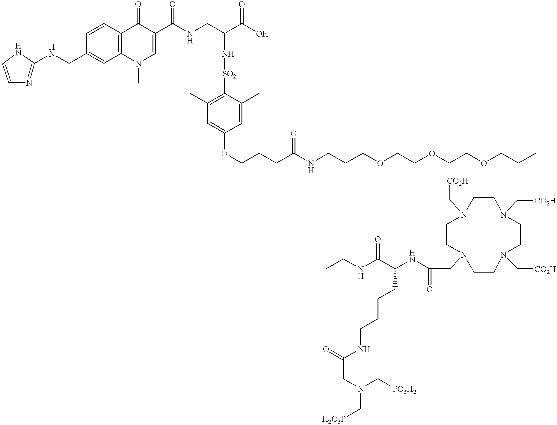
C1=CN=C(NCC2=CC3=C(C=C2)C(=O)C(C(NCC(C(O)=O)N[SO2]C2=C(C)C=C(OCCCC(NCCCOCCOCCOCCC)=O)C=C2C)=O)=CN3C)N1.N(C(C(NC(CN1CCN(C[CO2H])CCN(C[CO2H])CCN(C[CO2H])CC1)=O)CCCCNC(CN(C[PO3H2])C[H2O3P])=O)=O)CC
